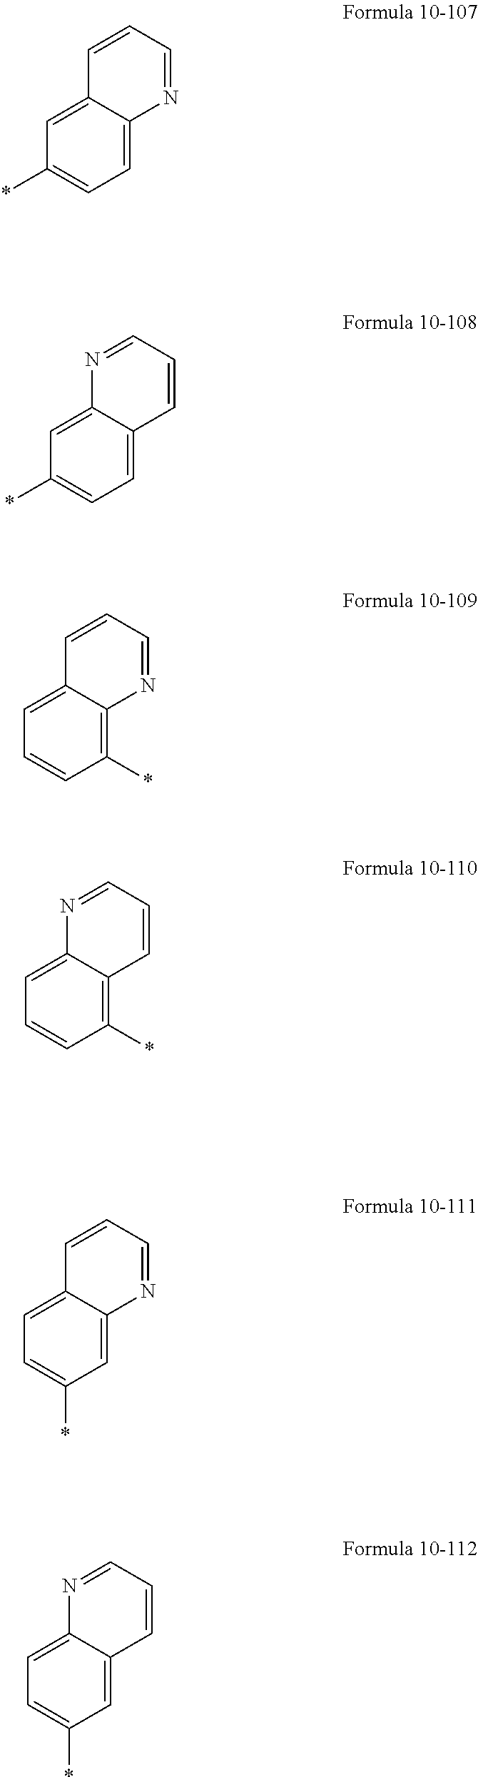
*C1=CC=C2C(=C1)C=CC=N2.*C1=CC=C2C(=C1)N=CC=C2.C1=CC(*)=C2C(=C1)C=CC=N2.C1=CC(*)=C2C(=C1)N=CC=C2.C1=C(*)C=C2C(=C1)C=CC=N2.C1=C(*)C=C2C(=C1)N=CC=C2
